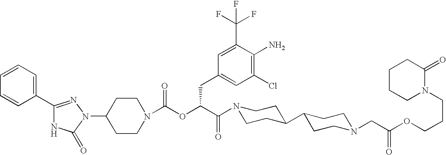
C1(N2C(=O)NC(C3=CC=CC=C3)=N2)CCN(C(OC(C(N2CCC(C3CCN(CC(OCCCN4C(=O)CCCC4)=O)CC3)CC2)=O)CC2=CC(Cl)=C(N)C(C(F)(F)F)=C2)=O)CC1
